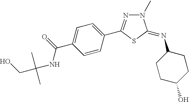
C1=CC(C2=NN(C)C(=NC3CCC(O)CC3)S2)=CC=C1C(NC(CO)(C)C)=O
